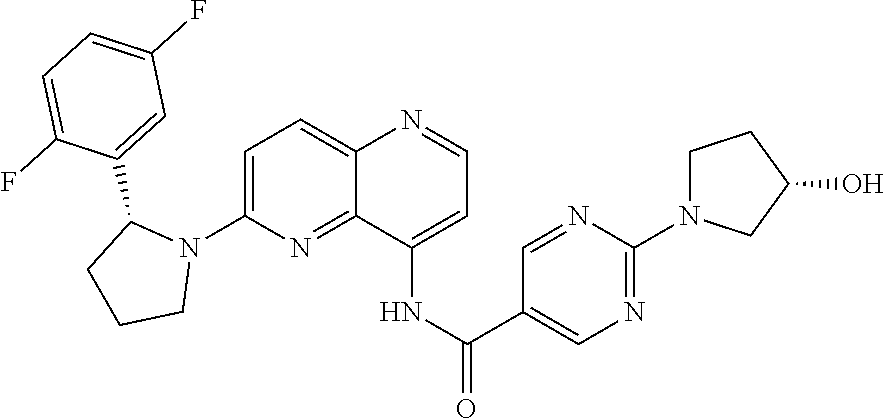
C1=C(C2CCCN2C2=CC=C3C(=N2)C(NC(=O)C2=CN=C(N4CCC(O)C4)N=C2)=CC=N3)C(F)=CC=C1F
